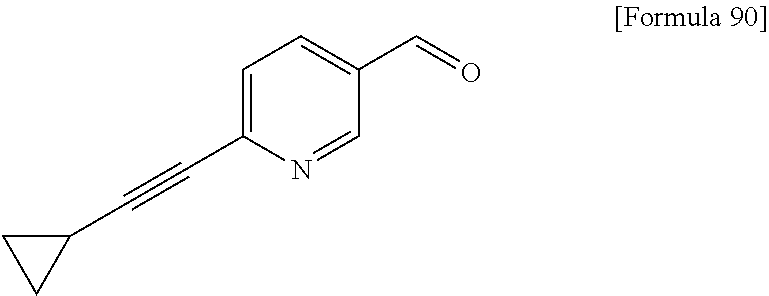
C1(C#CC2=CC=C(C=O)C=N2)CC1
